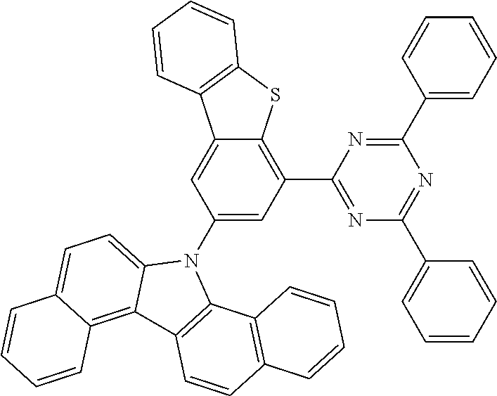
C1(C2=CC=CC=C2)=NC(C2=C3C(=CC(N4C5=CC=C6C(=C5C5=C4C4=C(C=C5)C=CC=C4)C=CC=C6)=C2)C2=C(S3)C=CC=C2)=NC(C2=CC=CC=C2)=N1
